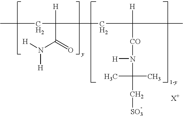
CCC([H])(C(=O)N([H])[H])CC([H])([CO]N([H])C(C)(C)C[SO3])C
